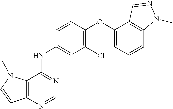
C12=C(N=CN=C1NC1=CC(Cl)=C(OC3=CC=CC4=C3C=NN4C)C=C1)C=CN2C
